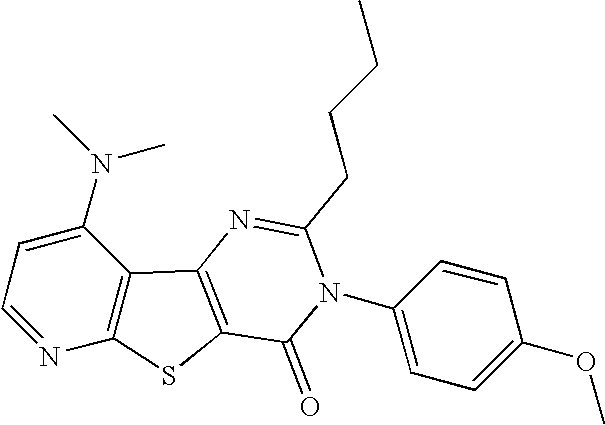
C1=NC2=C(C(N(C)C)=C1)C1=C(S2)C(=O)N(C2=CC=C(OC)C=C2)C(CCCC)=N1
